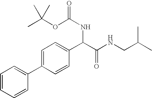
C1=CC=CC(C2=CC=C(C(C(NCC(C)C)=O)NC(OC(C)(C)C)=O)C=C2)=C1
